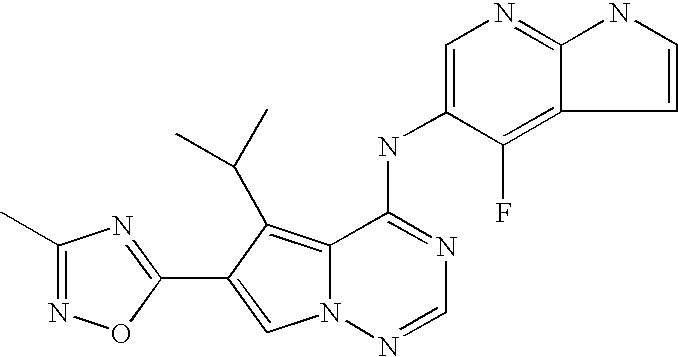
C1=C(NC2=NC=NN3C2=C(C(C)C)C(C2=NC(C)=NO2)=C3)C(F)=C2C=CNC2=N1
